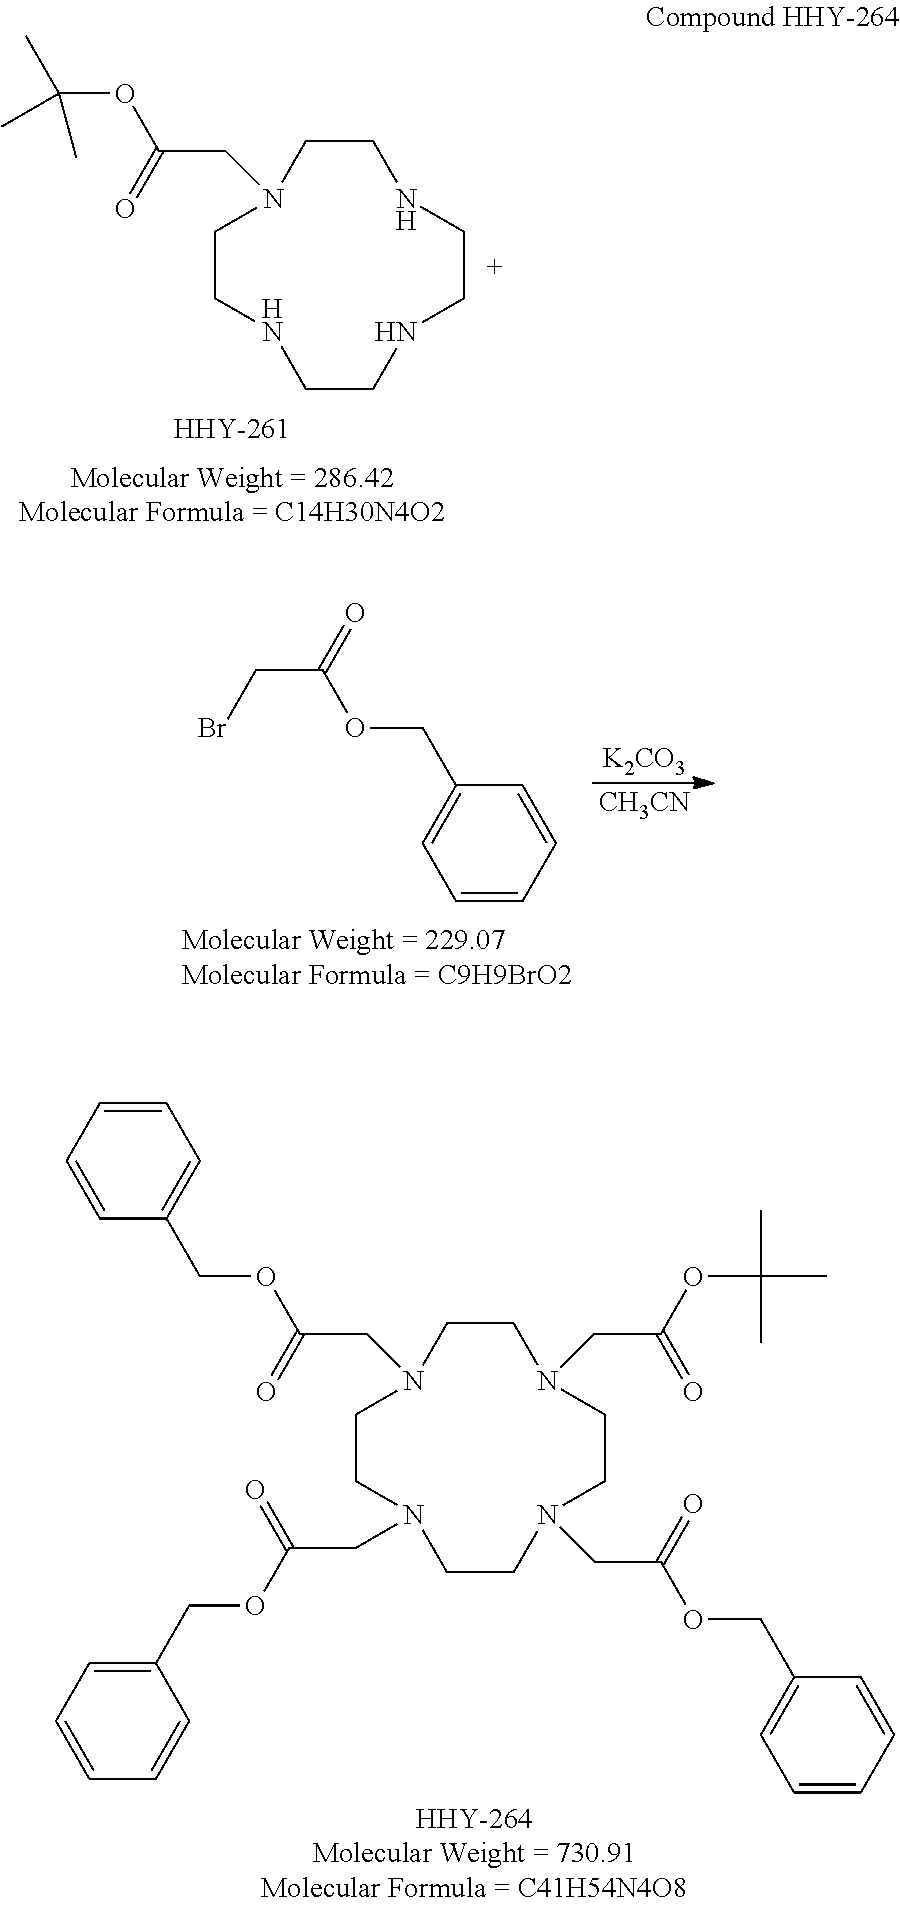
C1CN(CC(OC(C)(C)C)=O)CCN(CC(OCC2=CC=CC=C2)=O)CCN(CC(OCC2=CC=CC=C2)=O)CCN1CC(OCC1=CC=CC=C1)=O.C(C(=O)OCC1=CC=CC=C1)Br.[K2CO3].[CH3CN].C1CNCCNCCNCCN1CC(OC(C)(C)C)=O
